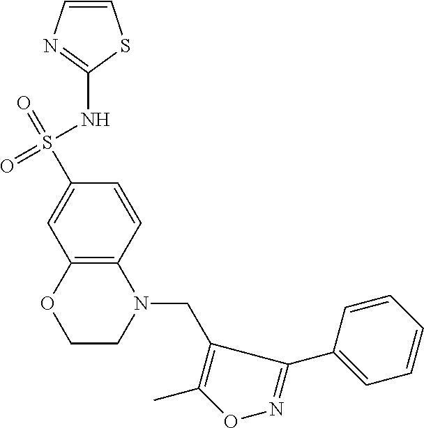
C1=CN=C(NS(=O)(=O)C2=CC3=C(C=C2)N(CC2=C(C)ON=C2C2=CC=CC=C2)CCO3)S1
